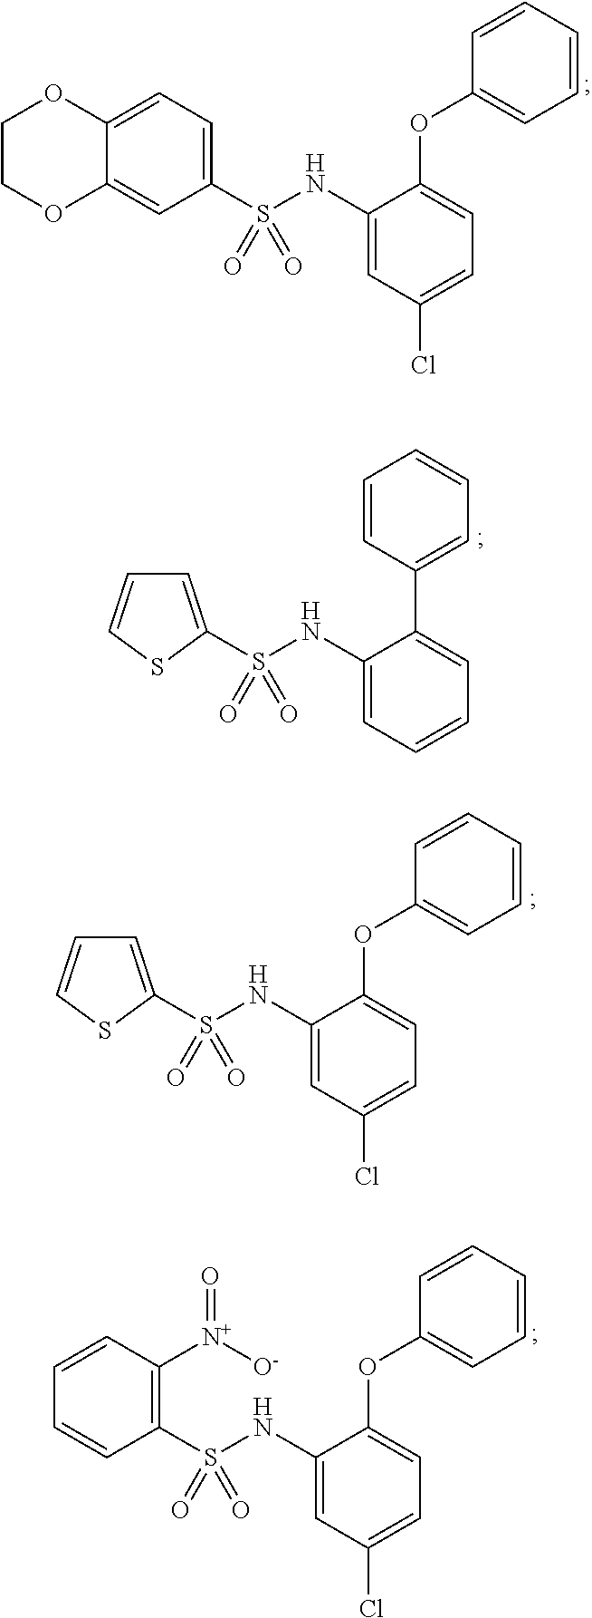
S(NC1=CC=CC=C1C1=CC=CC=C1)(=O)(=O)C1=CC=CS1.C1COC2=CC(S(NC3=CC(Cl)=CC=C3OC3=CC=CC=C3)(=O)=O)=CC=C2O1.S(NC1=CC(Cl)=CC=C1OC1=CC=CC=C1)(=O)(=O)C1=CC=CS1.C1=CC(S(NC2=CC(Cl)=CC=C2OC2=CC=CC=C2)(=O)=O)=C([N+]([O-])=O)C=C1
